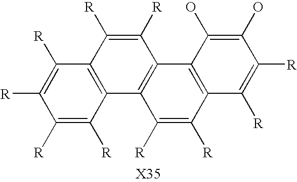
C12=C(C([R])=C([R])C3=C1C([R])=C([R])C1=C3C(O)=C(O)C([R])=C1[R])C([R])=C([R])C([R])=C2[R]
